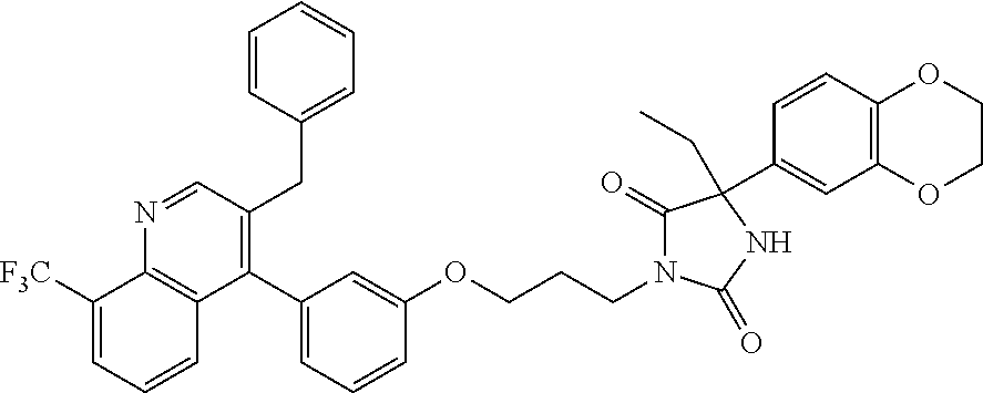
N1=CC(CC2=CC=CC=C2)=C(C2=CC=CC(OCCCN3C(=O)C(C4=CC5=C(C=C4)OCCO5)(CC)NC3=O)=C2)C2=C1C([F3C])=CC=C2
